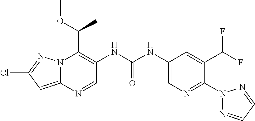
N12C(=CC(Cl)=N1)N=CC(NC(NC1=CN=C(N3N=CC=N3)C(C(F)F)=C1)=O)=C2C(OC)C
